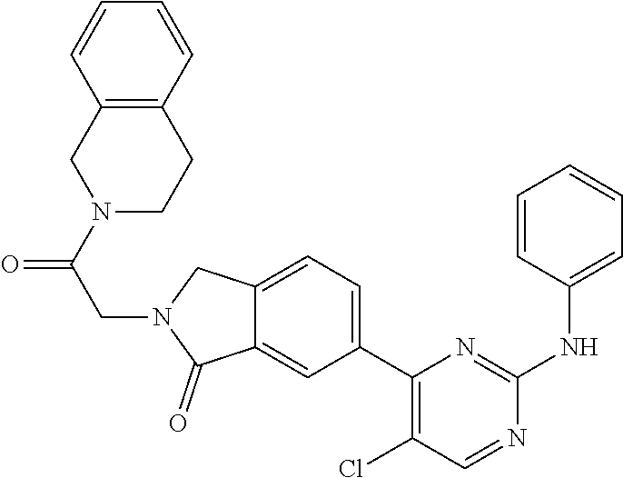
C1=CC=CC=C1NC1=NC(C2=CC=C3CN(CC(N4CC5=C(C=CC=C5)CC4)=O)C(=O)C3=C2)=C(Cl)C=N1
